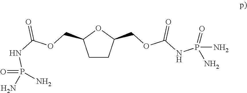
C1CC(COC(NP(N)(=O)N)=O)OC1COC(NP(=O)(N)N)=O
